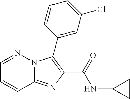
C12=NC(C(=O)NC3CC3)=C(C3=CC(Cl)=CC=C3)N1N=CC=C2
